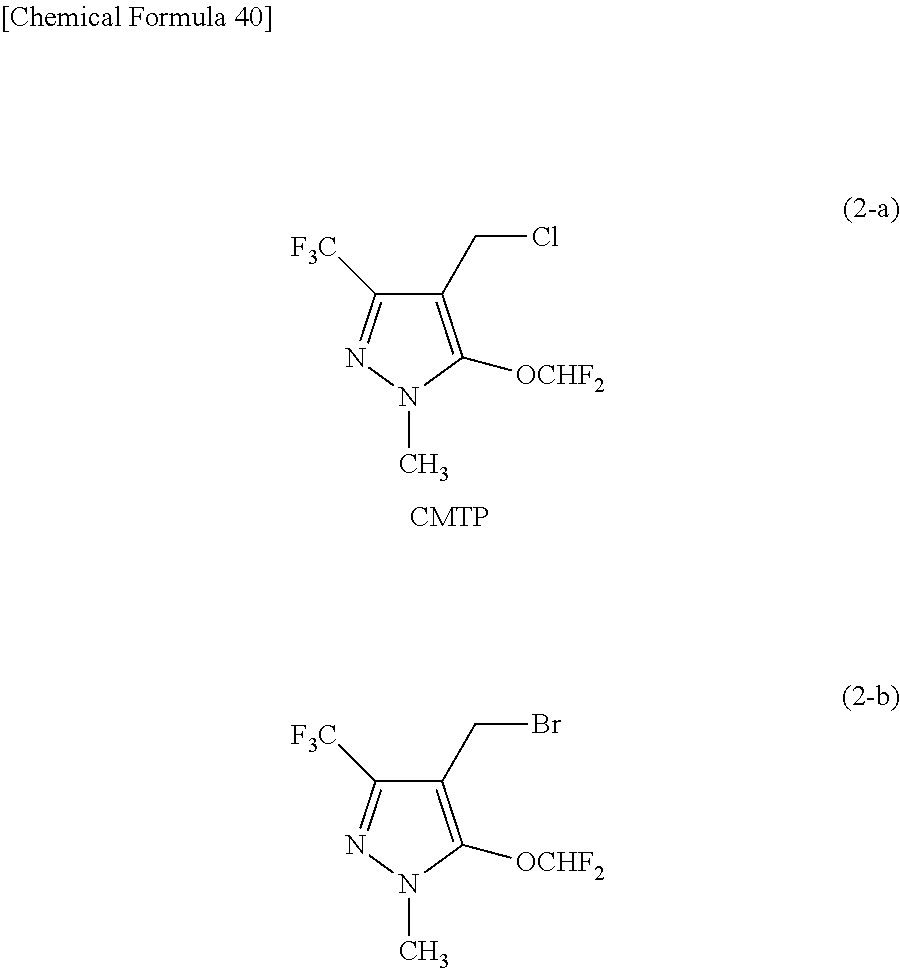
C(C1=C([OCHF2])N(C)N=C1[F3C])Cl.C(C1=C([OCHF2])N(C)N=C1[F3C])Br
